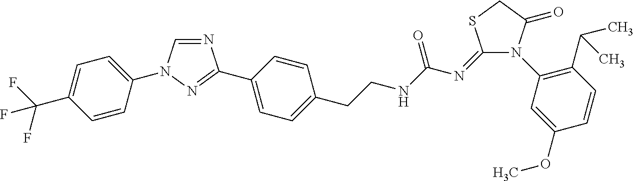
N1=CN(C2=CC=C(C(F)(F)F)C=C2)N=C1C1=CC=C(CCNC(N=C2N(C3=C(C(C)C)C=CC(OC)=C3)C(=O)CS2)=O)C=C1
